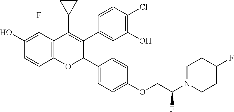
C12=C(C(C3CC3)=C(C3=CC(O)=C(Cl)C=C3)C(C3=CC=C(OCC(N4CCC(F)CC4)F)C=C3)O1)C(F)=C(O)C=C2
